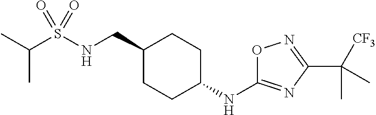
C(S(NCC1CCC(NC2=NC(C(C)(C)[CF3])=NO2)CC1)(=O)=O)(C)C
